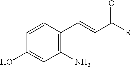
C1(N)=C(C=CC([R])=O)C=CC(O)=C1
